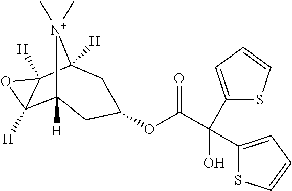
C12([H])C3([H])C([H])(C([H])([N+]1(C)C)CC(OC(C(C1=CC=CS1)(O)C1=CC=CS1)=O)C2)O3
